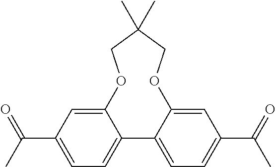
O1C2=CC(C(C)=O)=CC=C2C2=CC=C(C(=O)C)C=C2OCC(C)(C)C1
